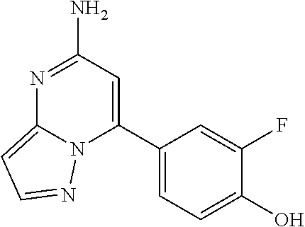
C1(C2=CC(N)=NC3=CC=NN23)=CC=C(O)C(F)=C1
